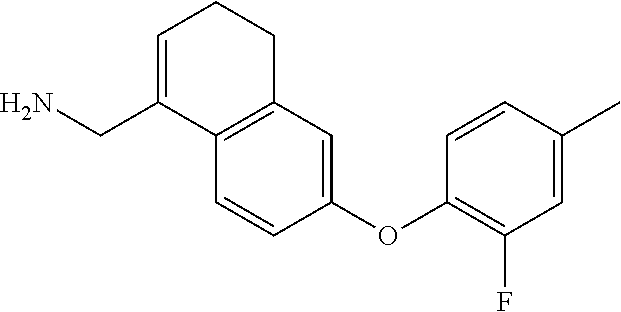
C(C1=CCCC2=C1C=CC(OC1=C(F)C=C(C)C=C1)=C2)N
